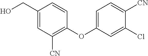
C1(OC2=CC=C([CN])C(Cl)=C2)=C([CN])C=C(CO)C=C1
